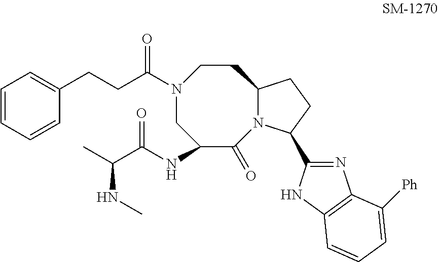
C1(NC(C(C)NC)=O)C(=O)N2C(CCN(C(CCC3=CC=CC=C3)=O)C1)CCC2C1=NC2=C(N1)C=CC=C2[Ph]
